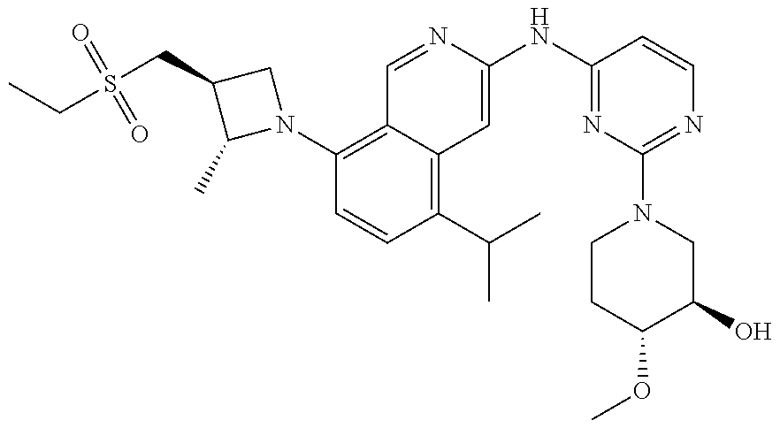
C1(N2CC(CS(CC)(=O)=O)C2C)=C2C(=C(C(C)C)C=C1)C=C(NC1=NC(N3CCC(OC)C(O)C3)=NC=C1)N=C2
